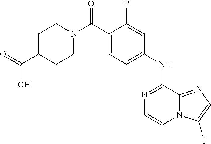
C(C1=CC=C(NC2=NC=CN3C2=NC=C3I)C=C1Cl)(N1CCC(C(=O)O)CC1)=O
